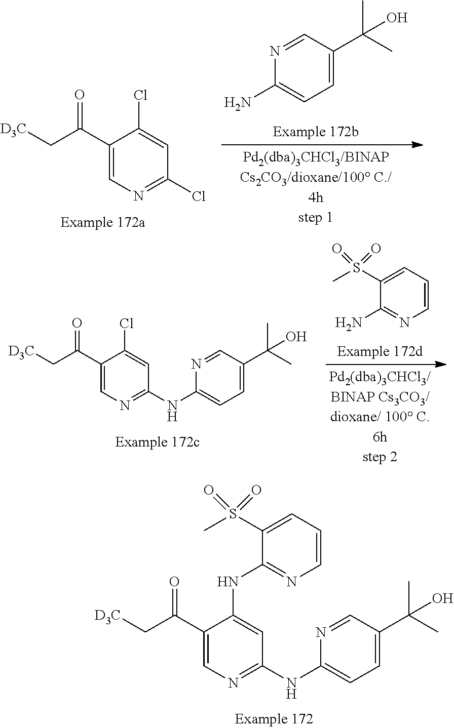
O=C(C1=CN=C(NC2=CC=C(C(C)(C)O)C=N2)C=C1NC1=NC=CC=C1S(C)(=O)=O)C[D3C].O=C(C1=CN=C(NC2=CC=C(C(C)(C)O)C=N2)C=C1Cl)C[D3C].C1(S(C)(=O)=O)=CC=CN=C1N.N1=CC(C(C)(C)O)=CC=C1N.O=C(C1=CN=C(Cl)C=C1Cl)C[D3C]
